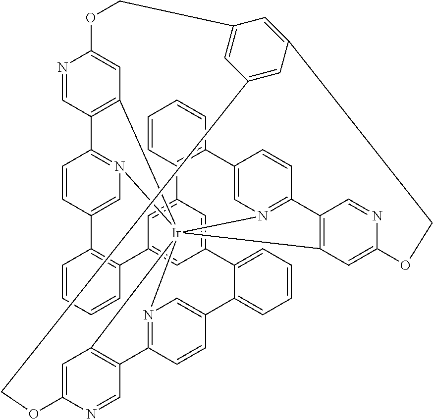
C12=CN3=C(C=C1)C1=C4C=C(N=C1)OCC1=CC5=CC(=C1)COC1=CC6=C(C7=N8C=C(C9=C(C%10=CC(=CC(=C%10)C%10=CC=CC=C%10C%10=CN%11=C(C=C%10)C%10=C(C=C(N=C%10)OC5)[Ir]83%1146)C3=C2C=CC=C3)C=CC=C9)C=C7)C=N1
